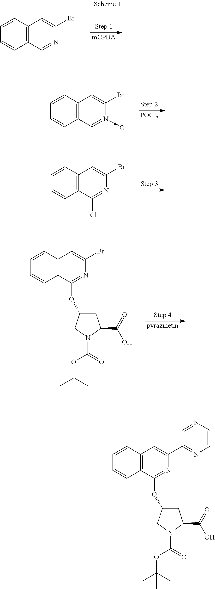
C12=C(C(OC3CC(C(O)=O)N(C(=O)OC(C)(C)C)C3)=NC(C3=NC=CN=C3)=C1)C=CC=C2.[mCPBA].C12=C(C=NC(Br)=C1)C=CC=C2.[POCl3].C12=C(C=N(->O)C(Br)=C1)C=CC=C2.C12=C(C(Cl)=NC(Br)=C1)C=CC=C2.[pyrazinetin].C12=C(C(OC3CC(C(O)=O)N(C(=O)OC(C)(C)C)C3)=NC(Br)=C1)C=CC=C2
